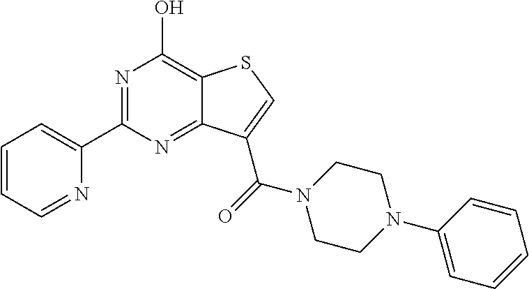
C1=CC=NC(C2=NC(O)=C3C(=N2)C(C(=O)N2CCN(C4=CC=CC=C4)CC2)=CS3)=C1
